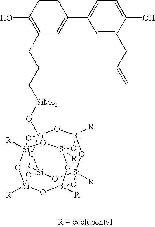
C1=CC(O)=C(CCC[SiMe2]O[Si]23O[Si]4([R])O[Si]5([R])O[Si]([R])(O2)O[Si]2([R])O[Si]([R])(O[Si]([R])(O[Si]([R])(O2)O3)O4)O5)C=C1C1=CC=C(O)C(CC=C)=C1
